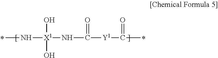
CN[X1](O)(O)NC(=O)[Y1]C(=O)C
